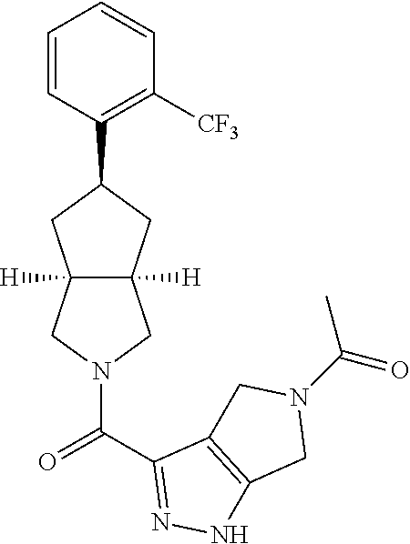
C1=CC(C2CC3([H])C([H])(C2)CN(C(=O)C2=NNC4=C2CN(C(C)=O)C4)C3)=C([CF3])C=C1
